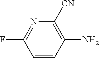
C1(F)=NC([CN])=C(N)C=C1
